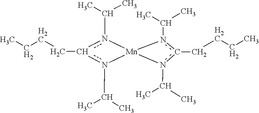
CCCCc1n(C(C)C)[Mn]2(n1C(C)C)n(C(C)C)c(CCCC)n2C(C)C
